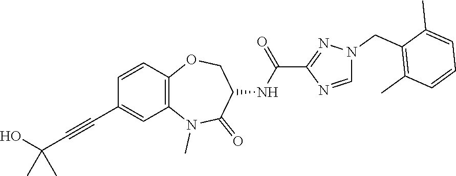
C12=C(C=CC(C#CC(O)(C)C)=C1)OCC(NC(C1=NN(CC3=C(C)C=CC=C3C)C=N1)=O)C(=O)N2C
